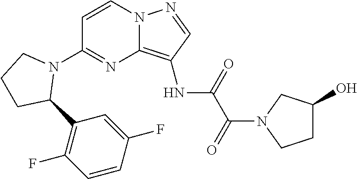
C1=CN2C(=C(NC(C(N3CCC(O)C3)=O)=O)C=N2)N=C1N1CCCC1C1=C(F)C=CC(F)=C1
